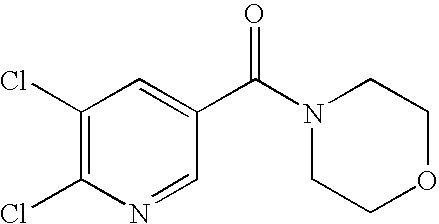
C1(Cl)=C(Cl)N=CC(C(N2CCOCC2)=O)=C1
